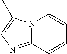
C1=CN2C(=NC=C2C)C=C1
